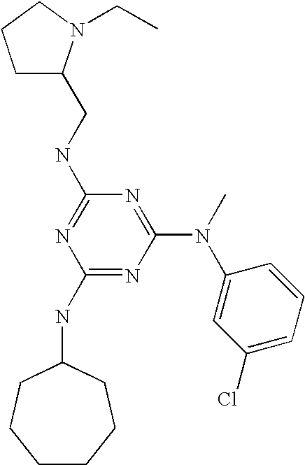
C1(NC2CCCCCC2)=NC(N(C2=CC(Cl)=CC=C2)C)=NC(NCC2CCCN2CC)=N1
